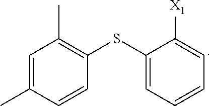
C1=C(C)C=CC(SC2=CC=CC=C2[X1])=C1C
